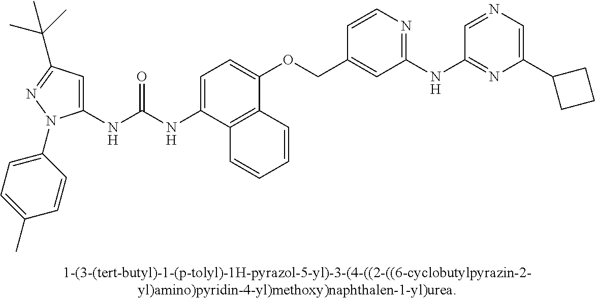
C1(NC(NC2=CC=C(OCC3=CC(NC4=NC(C5CCC5)=CN=C4)=NC=C3)C3=C2C=CC=C3)=O)=CC(C(C)(C)C)=NN1C1=CC=C(C)C=C1
